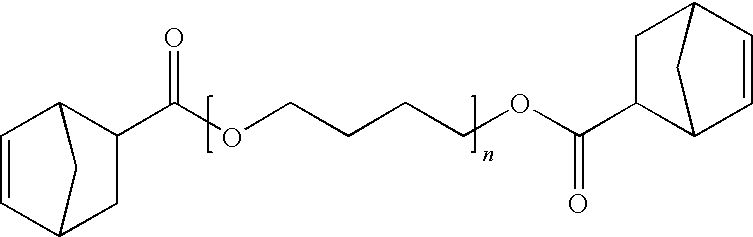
C1=CC2CC(C(OCCCCOC(C3C4C=CC(C3)C4)=O)=O)C1C2
